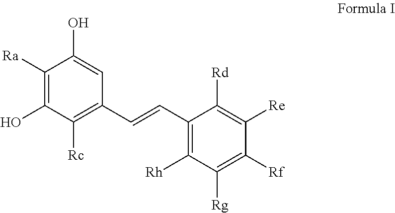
C1([Ra])=C(O)C([Rc])=C(C=CC2=C([Rh])C([Rg])=C([Rf])C([Re])=C2[Rd])C=C1O
